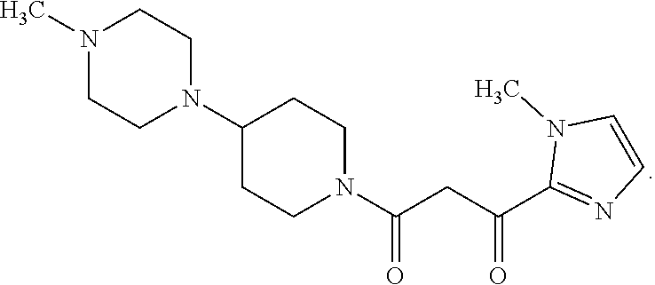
N1(C)CCN(C2CCN(C(CC(C3=NC=CN3C)=O)=O)CC2)CC1
